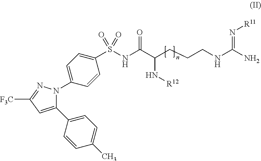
N1(C2=CC=C(S(NC(C(CCCNC(=N[R11])N)N[R12])=O)(=O)=O)C=C2)C(C2=CC=C(C)C=C2)=CC([F3C])=N1
